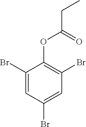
C1(Br)=CC(Br)=CC(Br)=C1OC(=O)CC
